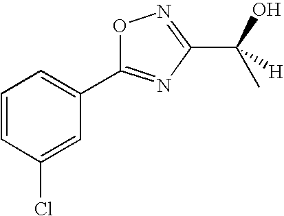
C1=CC(Cl)=CC(C2=NC(C(O)(C)[H])=NO2)=C1
